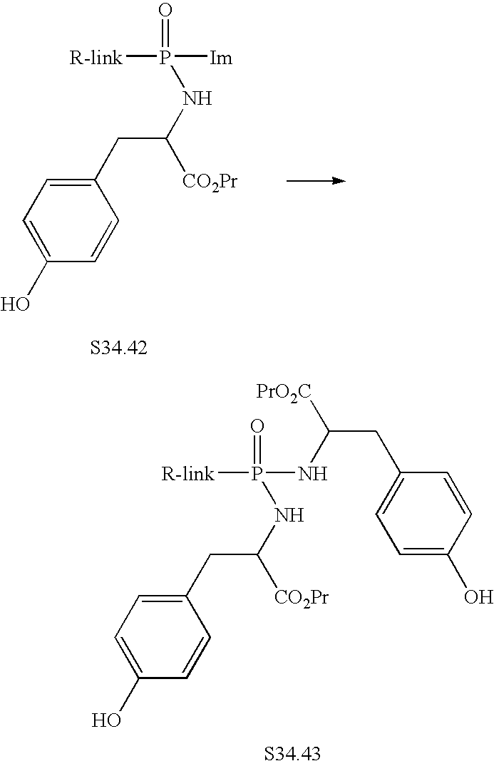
C1=C(O)C=CC(CC(NP(=O)([Im])[R-link])[CO2Pr])=C1.C1=C(O)C=CC(CC(NP(=O)(NC([PrO2C])CC2=CC=C(O)C=C2)[R-link])[CO2Pr])=C1
